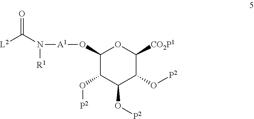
O([P2])C1C(O[P2])C(O[A1]N(C([L2])=O)[R1])OC([CO2P1])C1O[P2]
